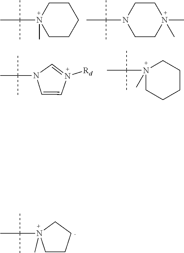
C1CCCCN1(C(C)(C)C)C.C1CN(C)(C)CCN1C(C)(C)C.C1=CN(C(C)(C)C)C=N1[Rd].N1(C(C)(C)C)(C)CCCCC1.C1CCN(C(C)(C)C)(C)C1
